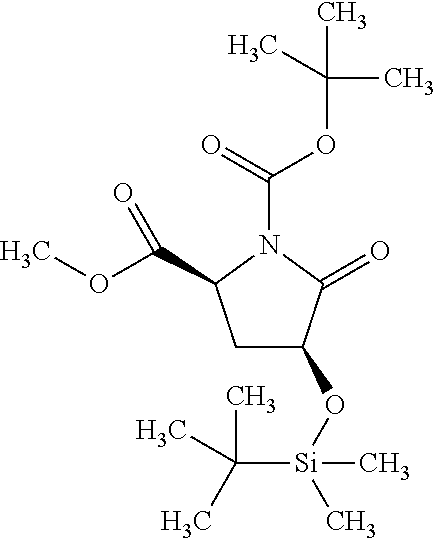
C1C(C(OC)=O)N(C(OC(C)(C)C)=O)C(=O)C1O[Si](C)(C)C(C)(C)C
